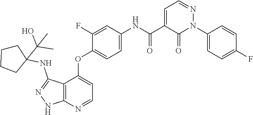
N1=CC=C(C(=O)NC2=CC=C(OC3=CC=NC4=C3C(NC3(C(O)(C)C)CCCC3)=NN4)C(F)=C2)C(=O)N1C1=CC=C(F)C=C1
